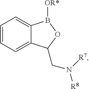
C1=CC=C2C(=C1)B([OR*])OC2CN([R8])[R7]
